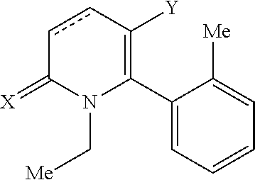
C1(C2=C([Y])ccC(=[X])N2C[Me])=CC=CC=C1[Me]
